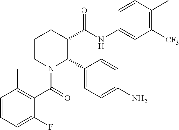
C1=CC=C(F)C(C(=O)N2C(C3=CC=C(N)C=C3)C(C(NC3=CC([CF3])=C(C)C=C3)=O)CCC2)=C1C
